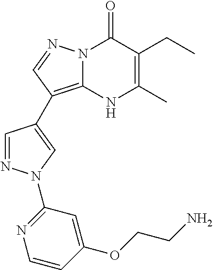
C1=NN(C2=NC=CC(OCCN)=C2)C=C1C1=C2N(C(=O)C(CC)=C(C)N2)N=C1
